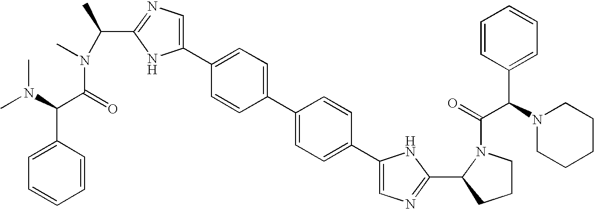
C1=CC(C(N(C)C)C(=O)N(C)C(C2=NC=C(C3=CC=C(C4=CC=C(C5=CN=C(C6CCCN6C(=O)C(N6CCCCC6)C6=CC=CC=C6)N5)C=C4)C=C3)N2)C)=CC=C1
